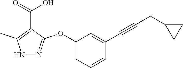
N1N=C(OC2=CC=CC(C#CCC3CC3)=C2)C(C(=O)O)=C1C
